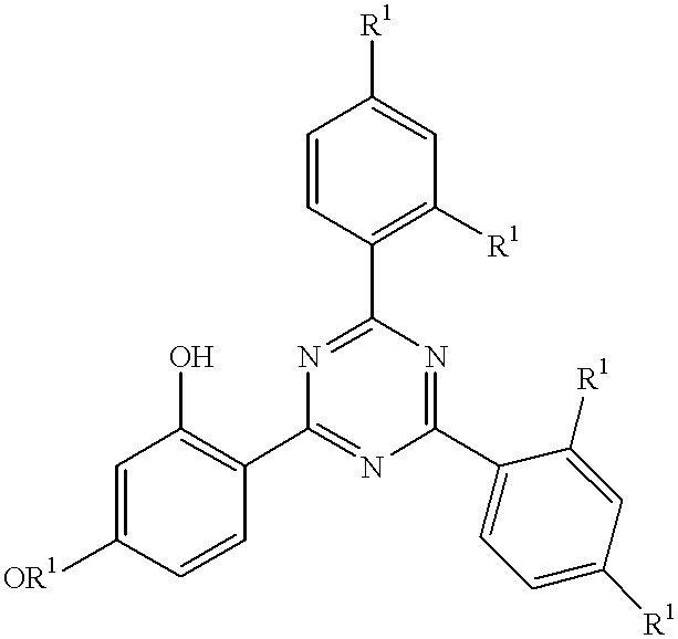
C1=CC(C2=NC(C3=C(O)C=C([OR1])C=C3)=NC(C3=CC=C([R1])C=C3[R1])=N2)=C([R1])C=C1[R1]
